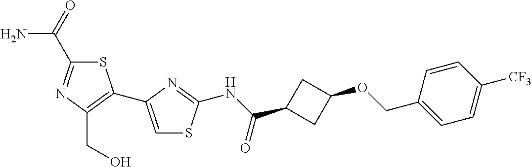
S1C(C(N)=O)=NC(CO)=C1C1=CSC(NC(C2CC(OCC3=CC=C([CF3])C=C3)C2)=O)=N1
